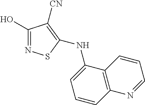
C1(O)=NSC(NC2=CC=CC3=C2C=CC=N3)=C1[CN]
